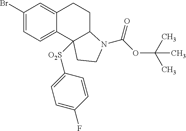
C1(Br)=CC=C2C(=C1)CCC1N(C(OC(C)(C)C)=O)CCC21[O2S]C1=CC=C(F)C=C1
